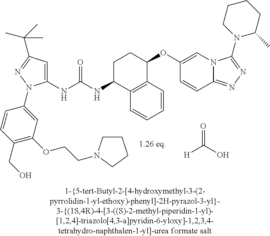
[H]C(O)=O.C1(NC(NC2C3=C(C(OC4=CN5C(=NN=C5N5C(C)CCCC5)C=C4)CC2)C=CC=C3)=O)=CC(C(C)(C)C)=NN1C1=CC(OCCN2CCCC2)=C(CO)C=C1
